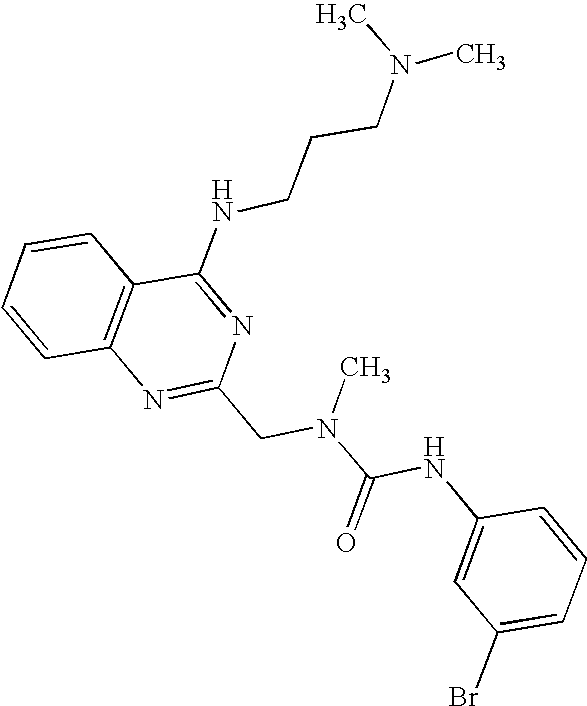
C1=CC2=C(C=C1)C(NCCCN(C)C)=NC(CN(C(NC1=CC(Br)=CC=C1)=O)C)=N2
